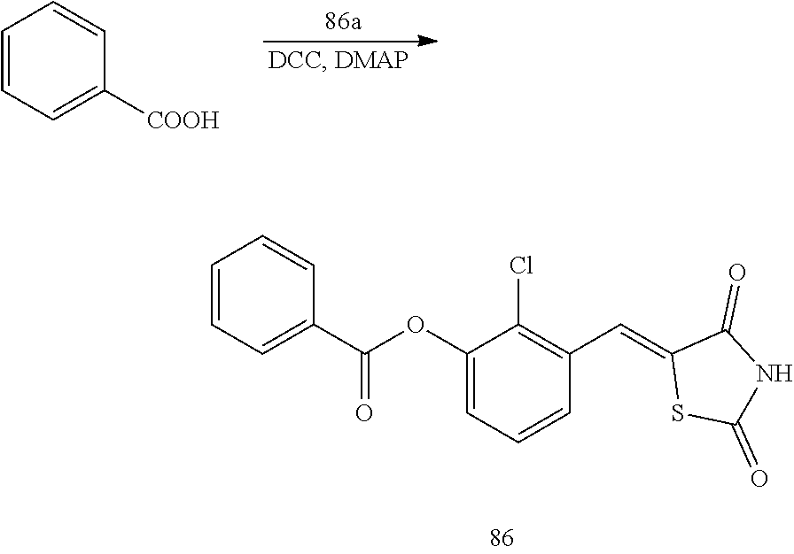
C1=CC=C([COOH])C=C1.C1(C(OC2=CC=CC(C=C3SC(=O)NC3=O)=C2Cl)=O)=CC=CC=C1
